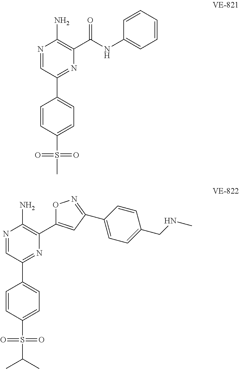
N1=CC(C2=CC=C(S(C)(=O)=O)C=C2)=NC(C(NC2=CC=CC=C2)=O)=C1N.N1=CC(C2=CC=C(S(C(C)C)(=O)=O)C=C2)=NC(C2=CC(C3=CC=C(CNC)C=C3)=NO2)=C1N
